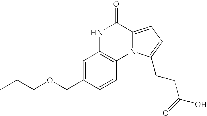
N1C2=C(N3C(=CC=C3CCC(O)=O)C1=O)C=CC(COCCC)=C2
